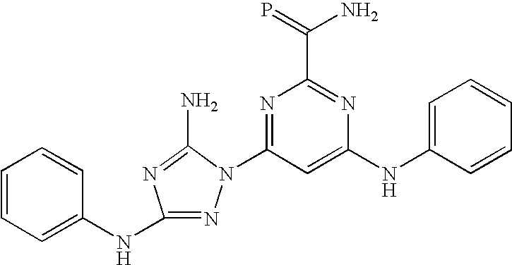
N1=C(NC2=CC=CC=C2)N=C(N)N1C1=NC(C(=P)N)=NC(NC2=CC=CC=C2)=C1
